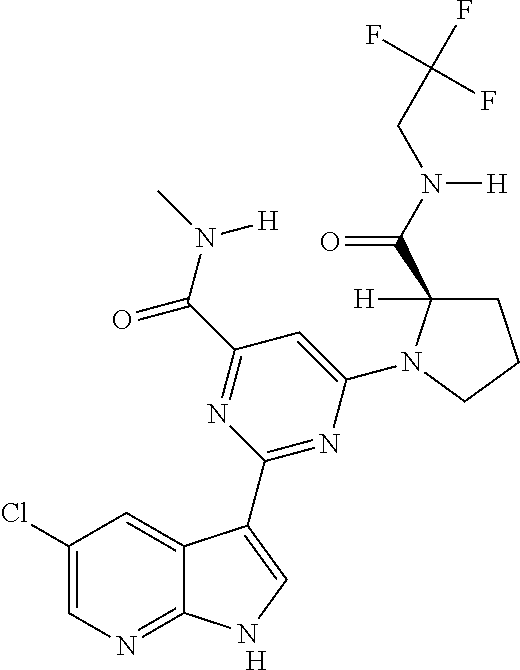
[H].C1(Cl)=CN=C2C(=C1)C(C1=NC(N3C(C(N(CC(F)(F)F)[H])=O)([H])CCC3)=CC(C(N(C)[H])=O)=N1)=CN2
